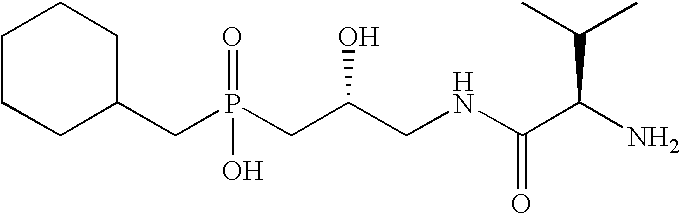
C1CCC(CP(CC(CNC(C(N)C(C)C)=O)O)(=O)O)CC1
